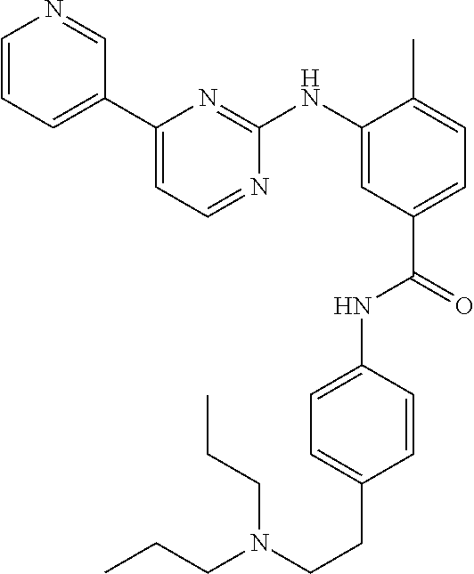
C1=CC=C(C2=CC=NC(NC3=CC(C(=O)NC4=CC=C(CCN(CCC)CCC)C=C4)=CC=C3C)=N2)C=N1
